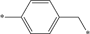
C1=C(*)C=CC(C*)=C1
